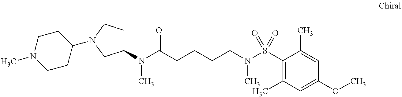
C1(S(N(CCCCC(N(C2CCN(C3CCN(C)CC3)C2)C)=O)C)(=O)=O)=C(C)C=C(OC)C=C1C
